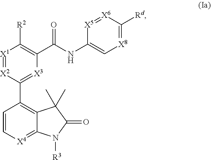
C1=C[X4]=C2C(=C1C1=[X3]C(C(NC3=C[X8]=C([Rd])[X6]=[X5]3)=O)=C([R2])[X1]=[X2]1)C(C)(C)C(=O)N2[R3]
